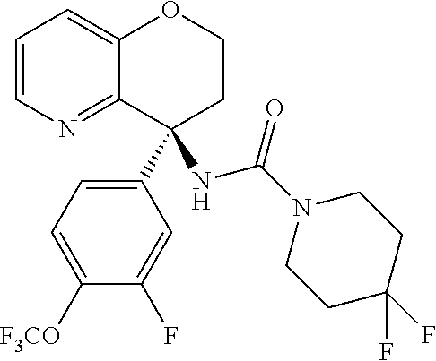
C1=CN=C2C(=C1)OCCC2(C1=CC=C([F3CO])C(F)=C1)NC(=O)N1CCC(F)(F)CC1
